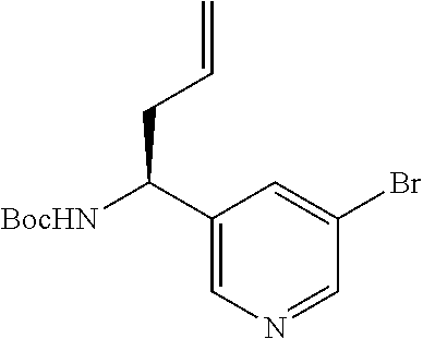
C1(C([BocHN])CC=C)=CN=CC(Br)=C1
